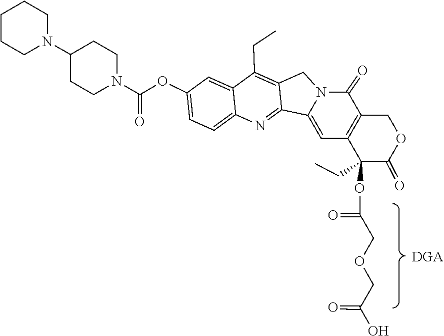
C1CCCN(C2CCN(C(=O)OC3=CC=C4N=C5C6=CC7=C(C(=O)N6CC5=C(CC)C4=C3)COC(=O)C7(OC(COCC(=O)O)=O)CC)CC2)C1
